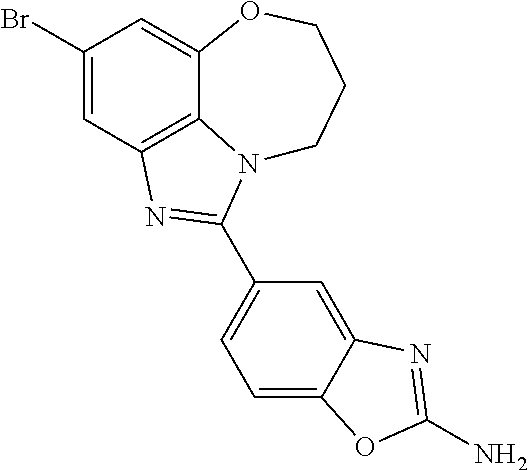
C1(Br)=CC2=C3C(=C1)OCCCN3C(C1=CC=C3C(=C1)N=C(N)O3)=N2
